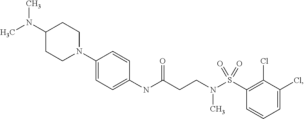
C1(NC(CCN(S(C2=C(Cl)C(Cl)=CC=C2)(=O)=O)C)=O)=CC=C(N2CCC(N(C)C)CC2)C=C1
